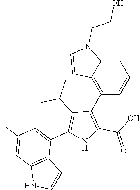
C1=C2C(=C(C3=C(C(O)=O)NC(C4=CC(F)=CC5=C4C=CN5)=C3C(C)C)C=C1)C=CN2CCO
